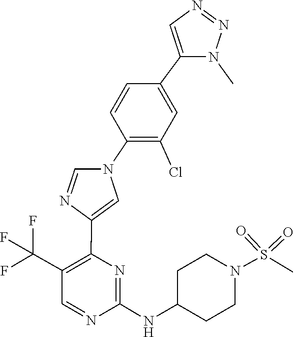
C1C(NC2=NC(C3=CN(C4=C(Cl)C=C(C5=CN=NN5C)C=C4)C=N3)=C(C(F)(F)F)C=N2)CCN(S(=O)(=O)C)C1
